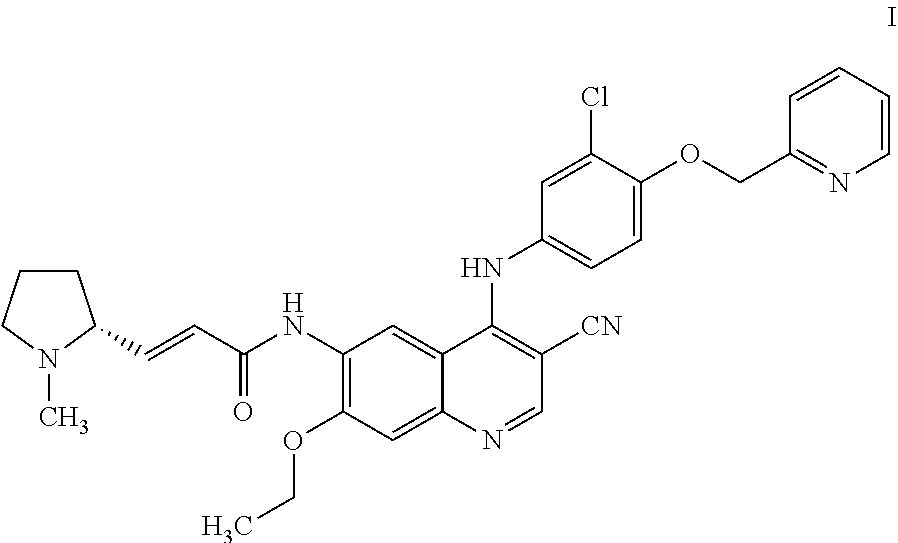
C1CCN(C)C1C=CC(NC1=C(OCC)C=C2C(=C1)C(NC1=CC=C(OCC3=NC=CC=C3)C(Cl)=C1)=C([CN])C=N2)=O
